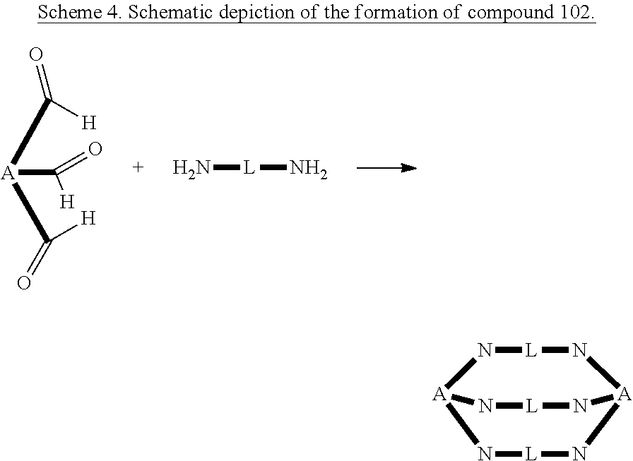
[A](C([H])=O)(C(=O)[H])C([H])=O.N[L]N.N1[A]2N[L]N[A](N[L]1)N[L]N2
